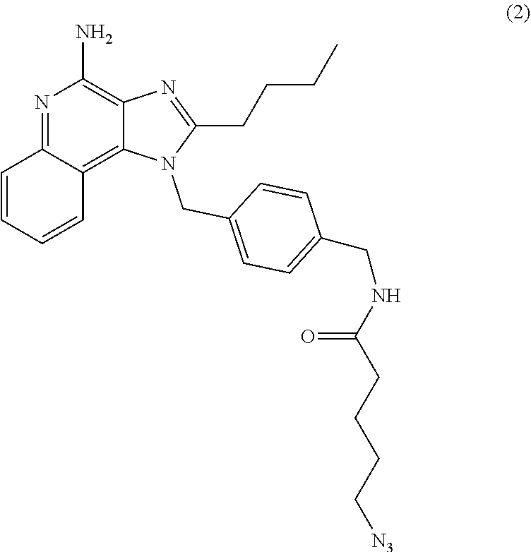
N1=C2C(=C3C(=C1N)N=C(CCCC)N3CC1=CC=C(CNC(CCCC[N3])=O)C=C1)C=CC=C2
